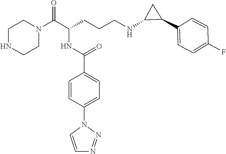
C1NCCN(C(C(CCCNC2C(C3=CC=C(F)C=C3)C2)NC(C2=CC=C(N3C=CN=N3)C=C2)=O)=O)C1
